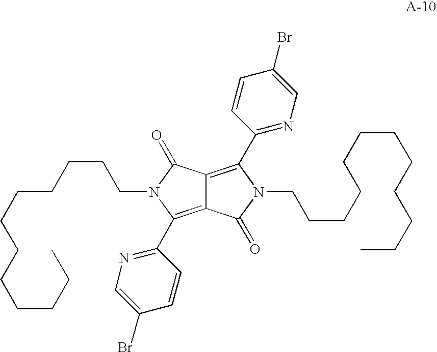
C12=C(C3=NC=C(Br)C=C3)N(CCCCCCCCCCCC)C(=O)C1=C(C1=NC=C(Br)C=C1)N(CCCCCCCCCCCC)C2=O
